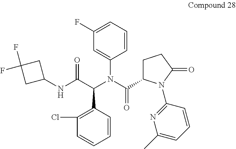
C1(Cl)=C(C(C(NC2CC(F)(F)C2)=O)N(C(C2CCC(=O)N2C2=NC(C)=CC=C2)=O)C2=CC(F)=CC=C2)C=CC=C1
